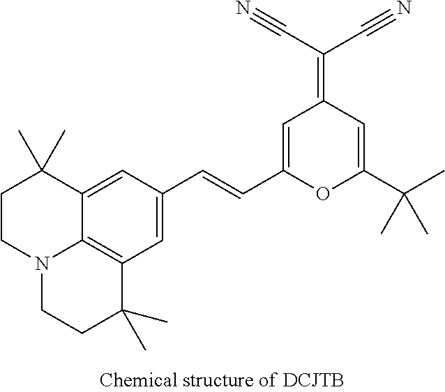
C1CN2C3=C(C=C(C=CC4=CC(=C(C#N)C#N)C=C(C(C)(C)C)O4)C=C3C1(C)C)C(C)(C)CC2
